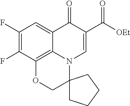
C1(F)=C(F)C2=C3C(=C1)C(=O)C(C([OEt])=O)=CN3C1(CO2)CCCC1
